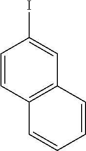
C1=CC2=C(C=C1I)C=CC=C2
